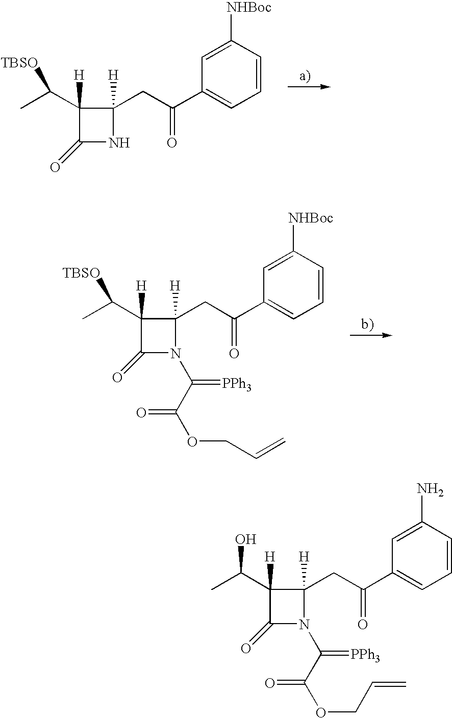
C1(=O)C([H])(C([TBSO])C)C([H])(CC(=O)C2=CC=CC([NHBoc])=C2)N1.C1(=O)C([H])(C([TBSO])C)C([H])(CC(=O)C2=CC=CC([NHBoc])=C2)N1C(C(OCC=C)=O)=[PPh3].C1(=O)C([H])(C(O)C)C([H])(CC(=O)C2=CC=CC(N)=C2)N1C(C(OCC=C)=O)=[PPh3]
